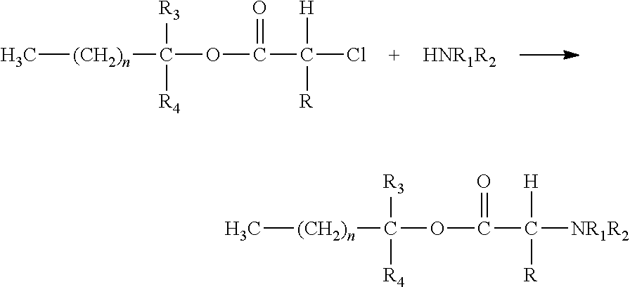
C[(CH2)n]C([R3])(OC(=O)C([H])(Cl)[R])[R4].[HNR1R2].C[(CH2)n]C([R3])(OC(=O)C([H])([NR1R2])[R])[R4]
